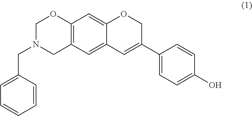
C1=CC(CN2CC3=C(OC2)C=C2C(=C3)C=C(C3=CC=C(O)C=C3)CO2)=CC=C1
